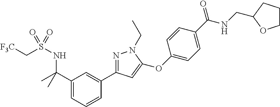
C1(C(NS(C[F3C])(=O)=O)(C)C)=CC=CC(C2=NN(CC)C(OC3=CC=C(C(NCC4CCCO4)=O)C=C3)=C2)=C1
